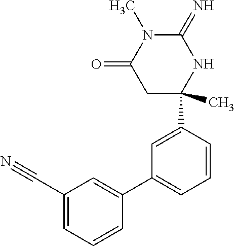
C1(C2(C)NC(=N)N(C)C(=O)C2)=CC(C2=CC(C#N)=CC=C2)=CC=C1
